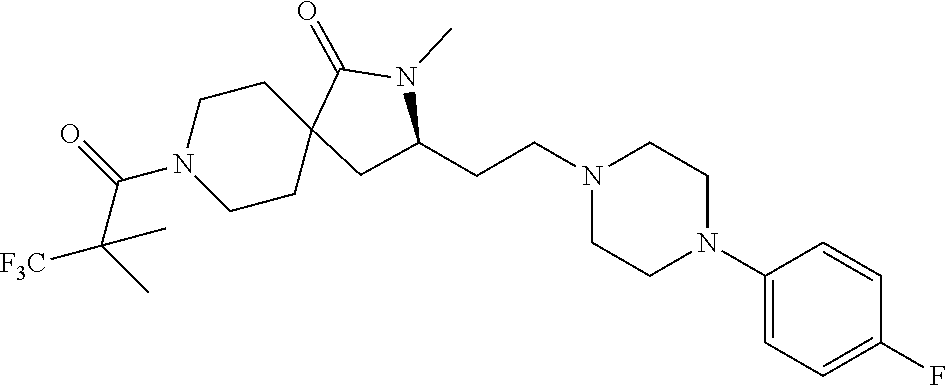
C1(N2CCN(CCC3CC4(CCN(C(=O)C([F3C])(C)C)CC4)C(=O)N3C)CC2)=CC=C(F)C=C1
